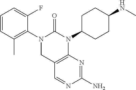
C1=CC(C)=C(N2C(=O)N(C3CCC(NC)CC3)C3=C(C2)C=NC(N)=N3)C(F)=C1
